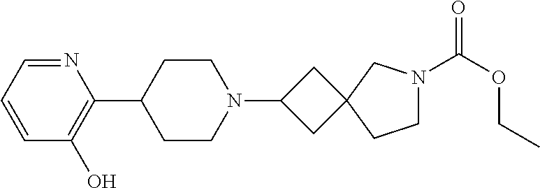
C1(C2CCN(C3CC4(C3)CCN(C(OCC)=O)C4)CC2)=C(O)C=CC=N1
